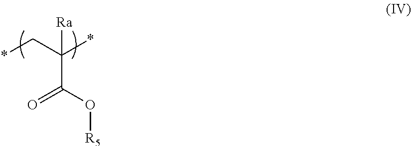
*CC(*)([Ra])C(O[R5])=O
